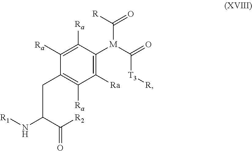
[M](C(=O)[T3][R])(C([R])=O)C1=C([Ra])C([Ra])=C(CC(C([R2])=O)N[R1])C([Ra])=C1[Ra]
